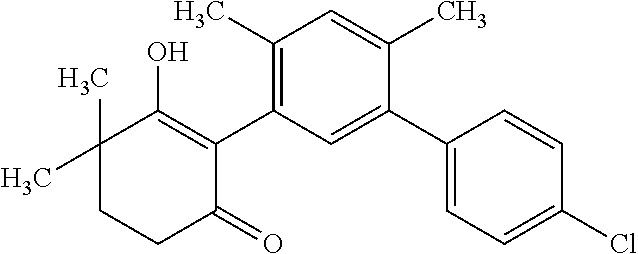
C1(C2=C(C)C=C(C)C(C3=CC=C(Cl)C=C3)=C2)=C(O)C(C)(C)CCC1=O
